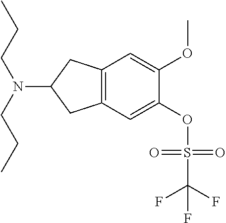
C1(OC)=CC2=C(C=C1OS(=O)(=O)C(F)(F)F)CC(N(CCC)CCC)C2
